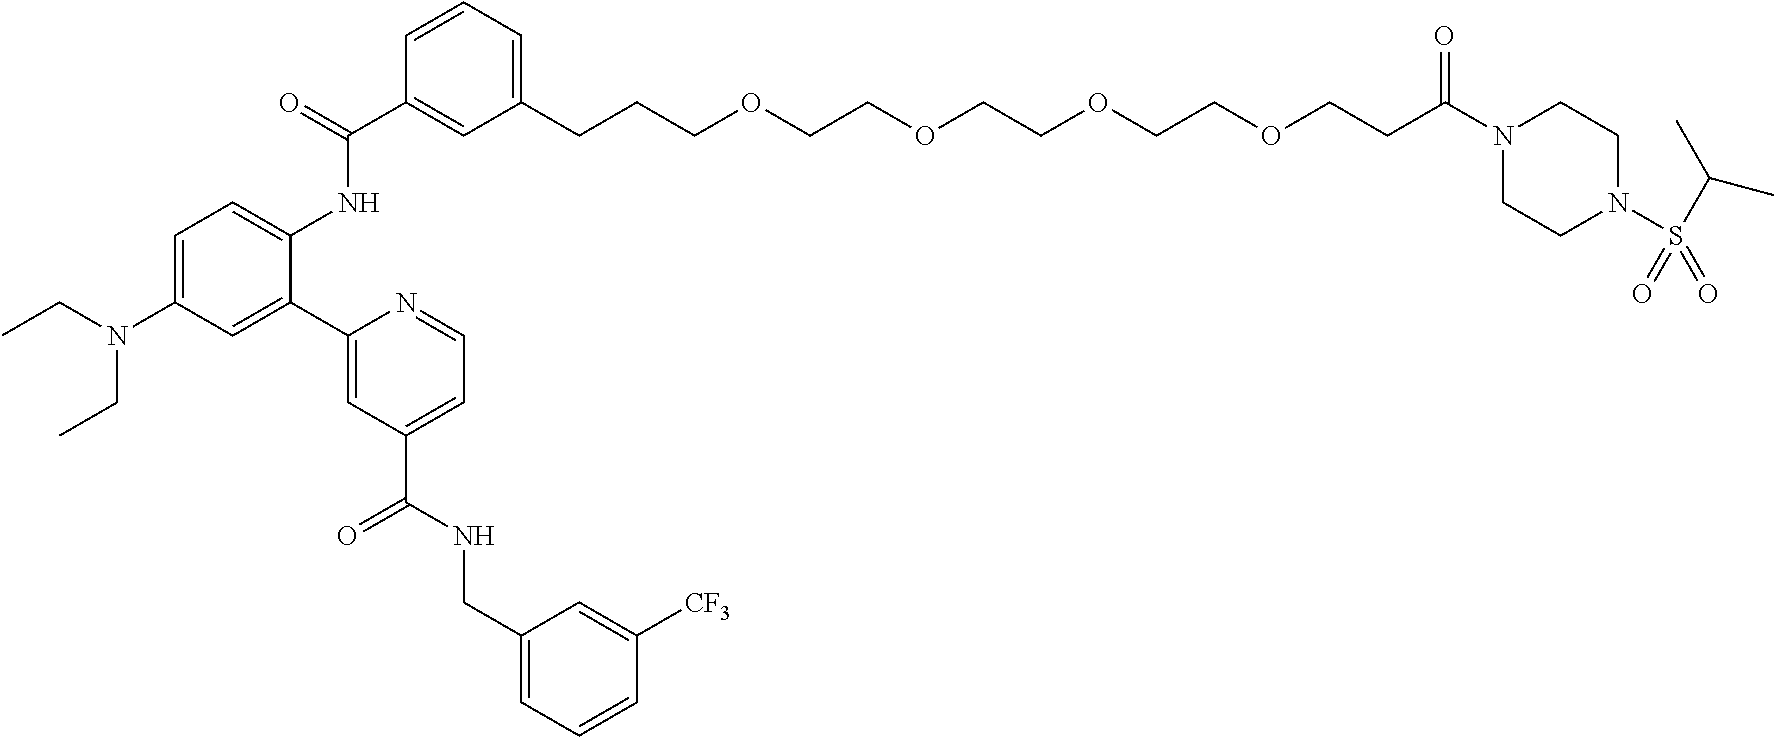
C1(CCCOCCOCCOCCOCCC(N2CCN(S(=O)(=O)C(C)C)CC2)=O)=CC=CC(C(=O)NC2=CC=C(N(CC)CC)C=C2C2=CC(C(NCC3=CC=CC([CF3])=C3)=O)=CC=N2)=C1
